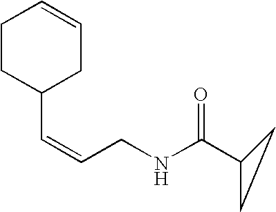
C1(C=CCNC(C2CC2)=O)CC=CCC1
